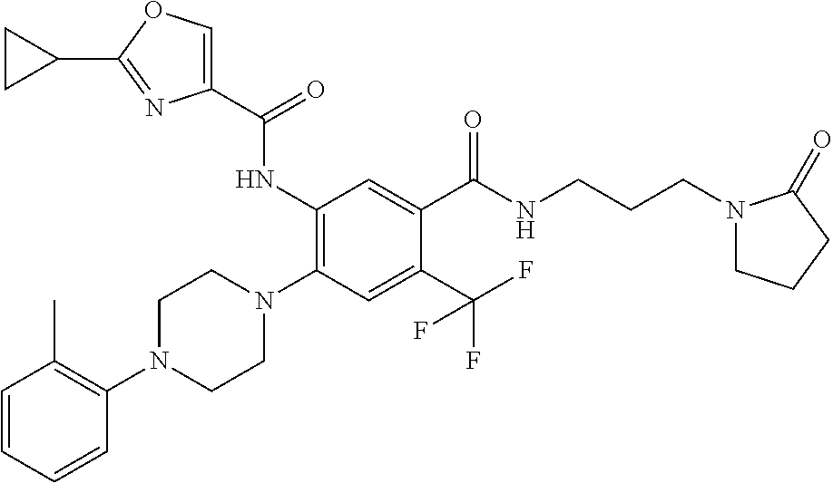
C1=CC=CC(N2CCN(C3=C(NC(C4=COC(C5CC5)=N4)=O)C=C(C(NCCCN4CCCC4=O)=O)C(C(F)(F)F)=C3)CC2)=C1C
